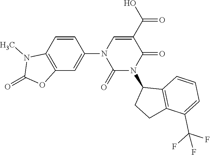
C1=CC2=C(C=C1N1C(=O)N(C3CCC4=C3C=CC=C4C(F)(F)F)C(=O)C(C(O)=O)=C1)OC(=O)N2C
